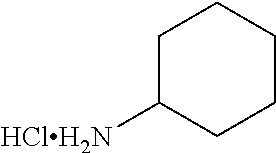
C1C([HClH2N])CCCC1
